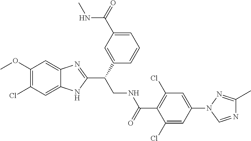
C1(OC)=C(Cl)C=C2C(=C1)N=C(C(CNC(C1=C(Cl)C=C(N3C=NC(C)=N3)C=C1Cl)=O)C1=CC(C(=O)NC)=CC=C1)N2
